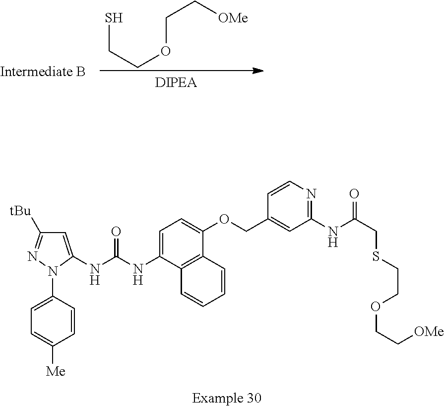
C1=C(NC(NC2=CC=C(OCC3=CC(NC(=O)CSCCOCC[OMe])=NC=C3)C3=C2C=CC=C3)=O)N(C2=CC=C([Me])C=C2)N=C1[tBu].SCCOCC[OMe]
